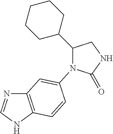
C1(=O)NCC(C2CCCCC2)N1C1=CC2=C(NC=N2)C=C1
